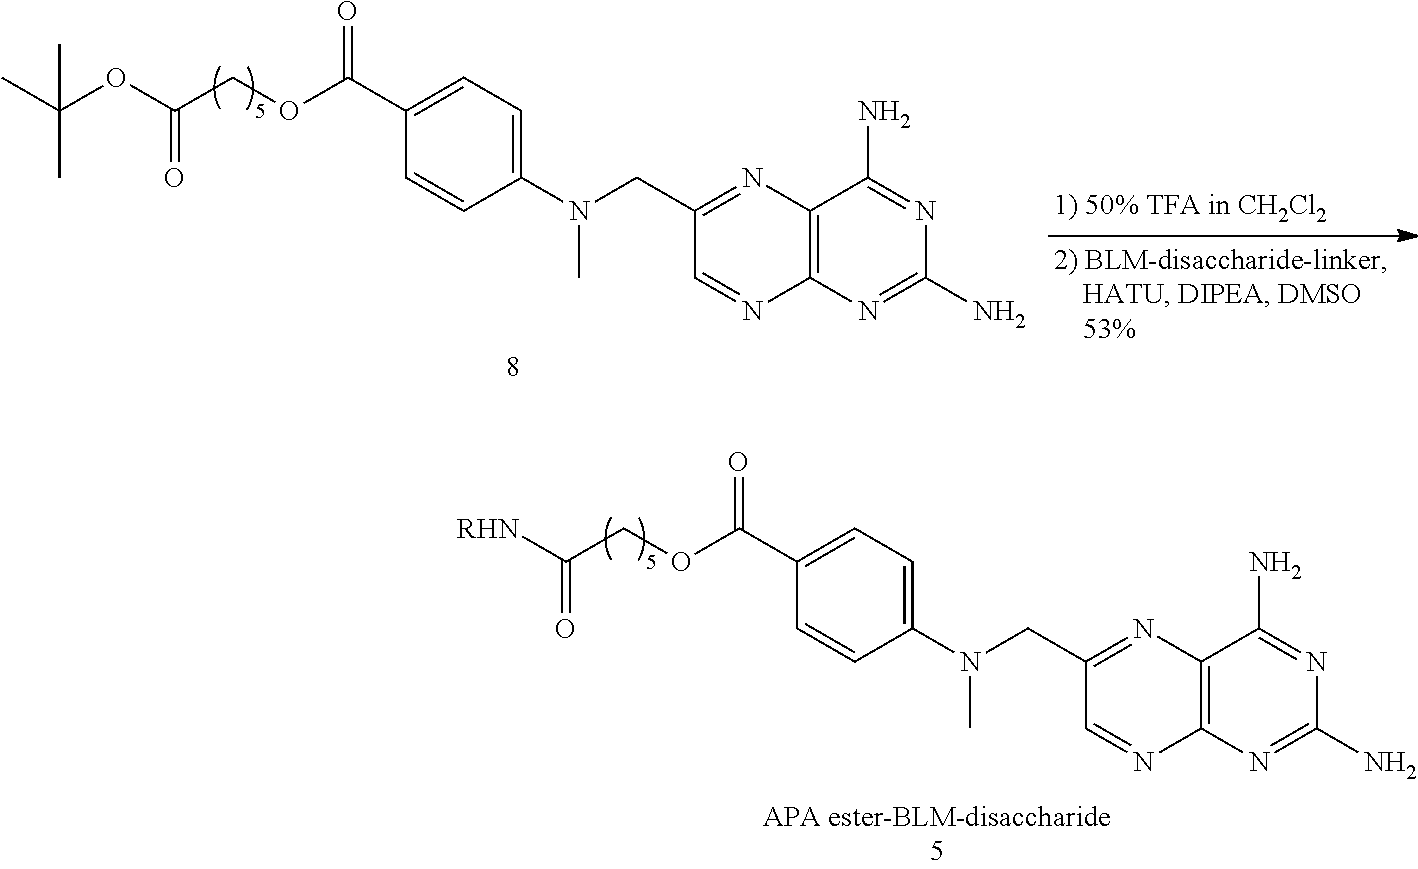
C1(N(CC2=NC3=C(N=C2)N=C(N)N=C3N)C)=CC=C(C(OCC([RHN])=O)=O)C=C1.C1(N(CC2=NC3=C(N=C2)N=C(N)N=C3N)C)=CC=C(C(OCC(OC(C)(C)C)=O)=O)C=C1
